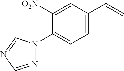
C1([O2N])=CC(C=C)=CC=C1N1N=CN=C1
